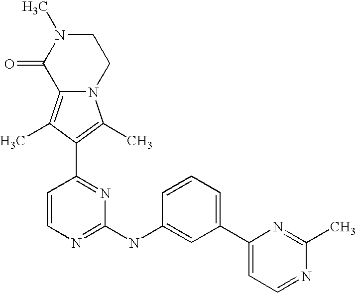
N12C(=C(C)C(C3=NC(NC4=CC(C5=CC=NC(C)=N5)=CC=C4)=NC=C3)=C1C)C(=O)N(C)CC2
